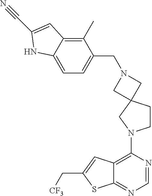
C1(N2CCC3(C2)CN(CC2=CC=C4C(=C2C)C=C(C#N)N4)C3)=C2C(=NC=N1)SC(C[CF3])=C2
